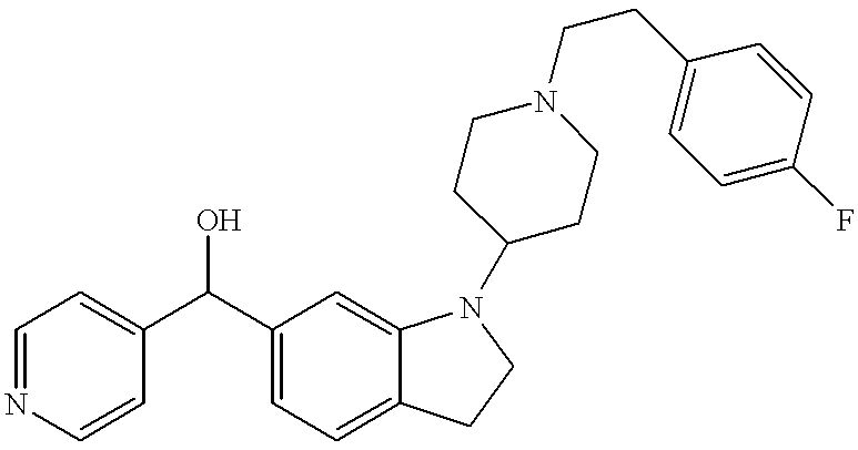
C1(C(C2=CC=NC=C2)O)=CC=C2C(=C1)N(C1CCN(CCC3=CC=C(F)C=C3)CC1)CC2
